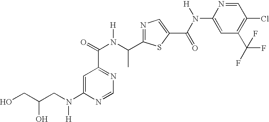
C1=C(N(CC(CO)O)[H])N=CN=C1C(N(C(C1=NC=C(C(N(C2=CC(C(F)(F)F)=C(Cl)C=N2)[H])=O)S1)C)[H])=O
